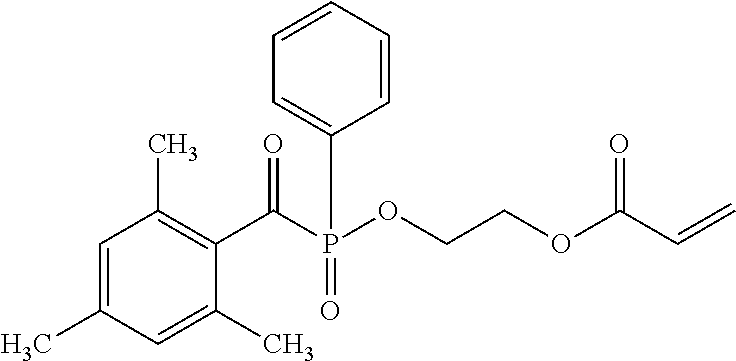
C1=C(C)C=C(C)C(C(P(OCCOC(C=C)=O)(=O)C2=CC=CC=C2)=O)=C1C
